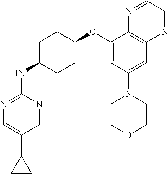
C1(OC2CCC(NC3=NC=C(C4CC4)C=N3)CC2)=CC(N2CCOCC2)=CC2=C1N=CC=N2
